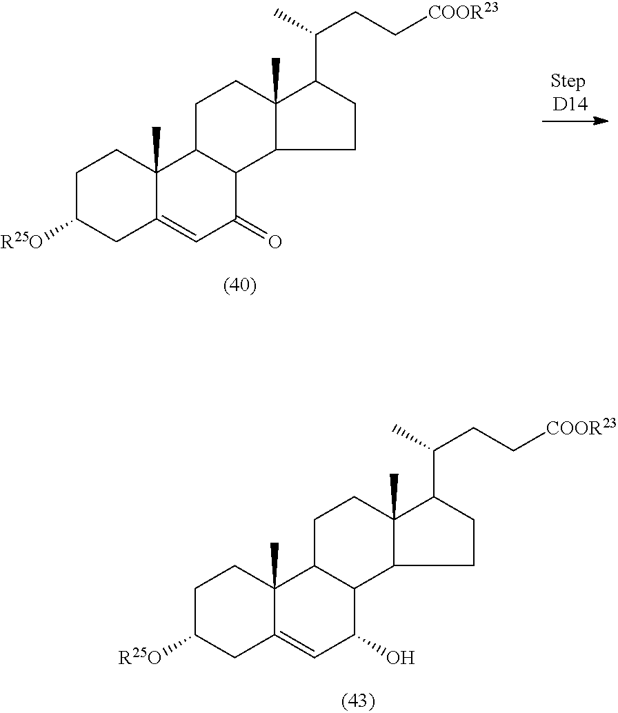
C1C([R25O])CC2=CC(=O)C3C(C2(C)C1)CCC1(C)C3CCC1C(C)CC[COOR23].C1C([R25O])CC2=CC(O)C3C(C2(C)C1)CCC1(C)C3CCC1C(C)CC[COOR23]
